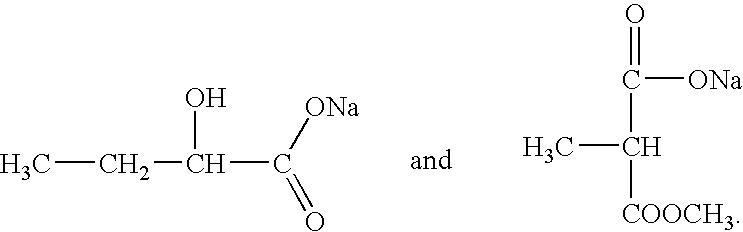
CCC(C(=O)[ONa])O.O=C([ONa])C(C)[COOCH3]
